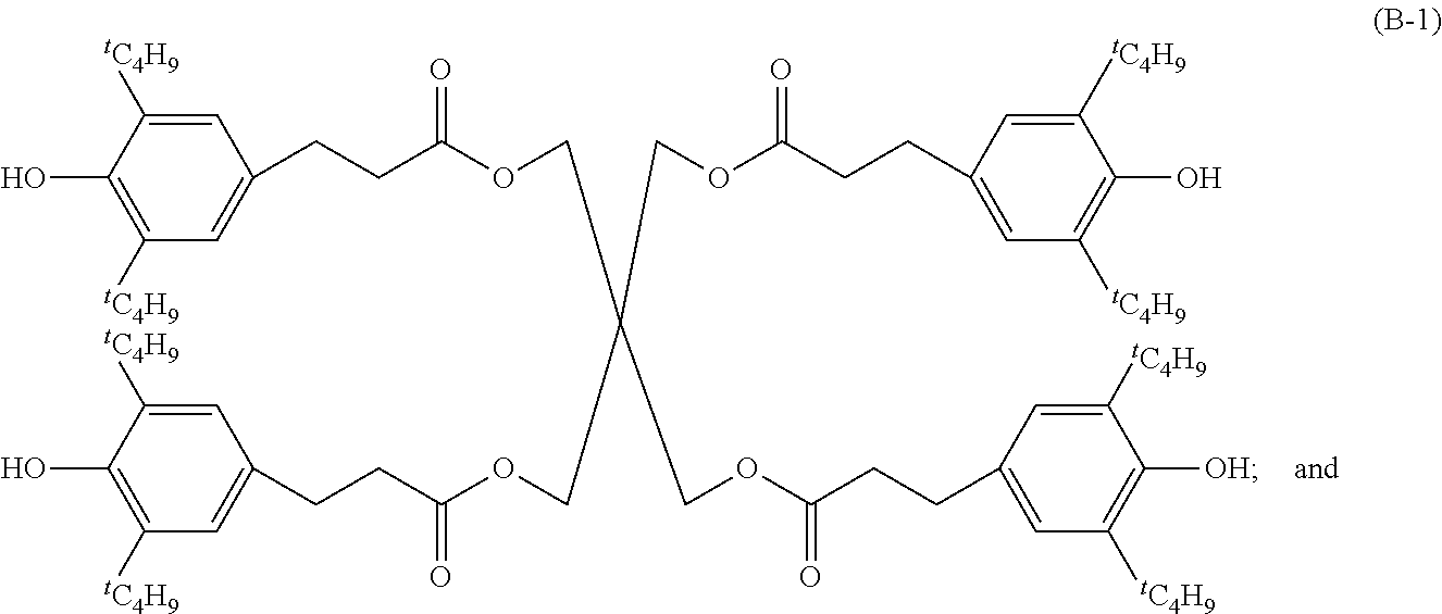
C1=C([tC4H9])C(O)=C([tC4H9])C=C1CCC(OCC(COC(CCC1=CC([tC4H9])=C(O)C([tC4H9])=C1)=O)(COC(CCC1=CC([tC4H9])=C([OH])C([tC4H9])=C1)=O)COC(CCC1=CC([tC4H9])=C(O)C([tC4H9])=C1)=O)=O
